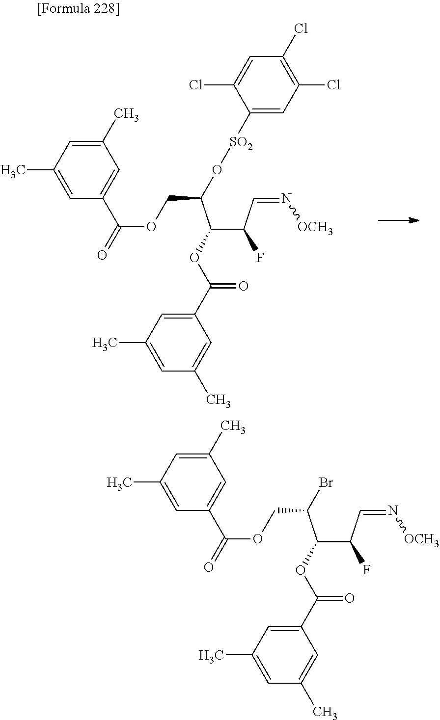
C1(C)=CC(C)=CC(C(=O)OCC(C(C(C=N[OCH3])F)OC(C2=CC(C)=CC(C)=C2)=O)O[SO2]C2=CC(Cl)=C(Cl)C=C2Cl)=C1.C1(C)=CC(C)=CC(C(=O)OCC(C(C(C=N[OCH3])F)OC(C2=CC(C)=CC(C)=C2)=O)Br)=C1
